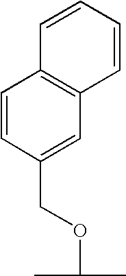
C1(COC(C)C)=CC2=C(C=C1)C=CC=C2
